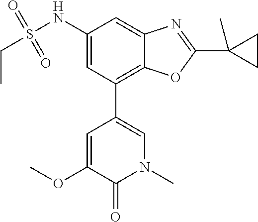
N1(C)C=C(C2=C3C(=CC(NS(CC)(=O)=O)=C2)N=C(C2(C)CC2)O3)C=C(OC)C1=O
